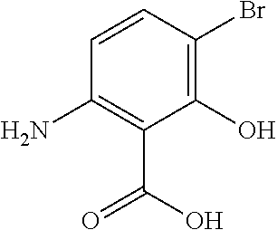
C1=CC(Br)=C(O)C(C(O)=O)=C1N
